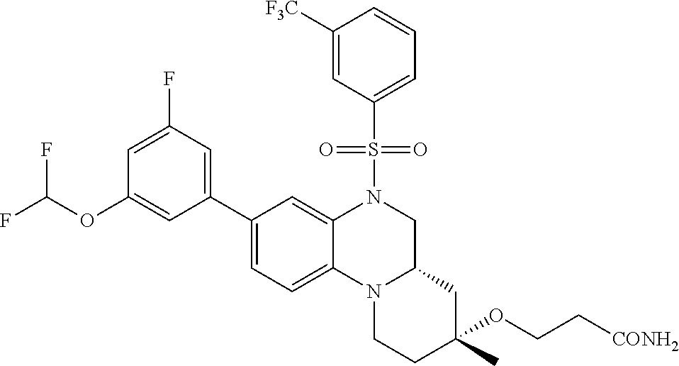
C1(C2=CC=C3C(=C2)N(S(=O)(=O)C2=CC=CC([F3C])=C2)CC2N3CCC(OCC[CONH2])(C)C2)=CC(F)=CC(OC(F)F)=C1
